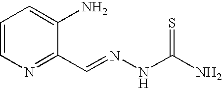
C1(C=NNC(=S)N)=NC=CC=C1N
